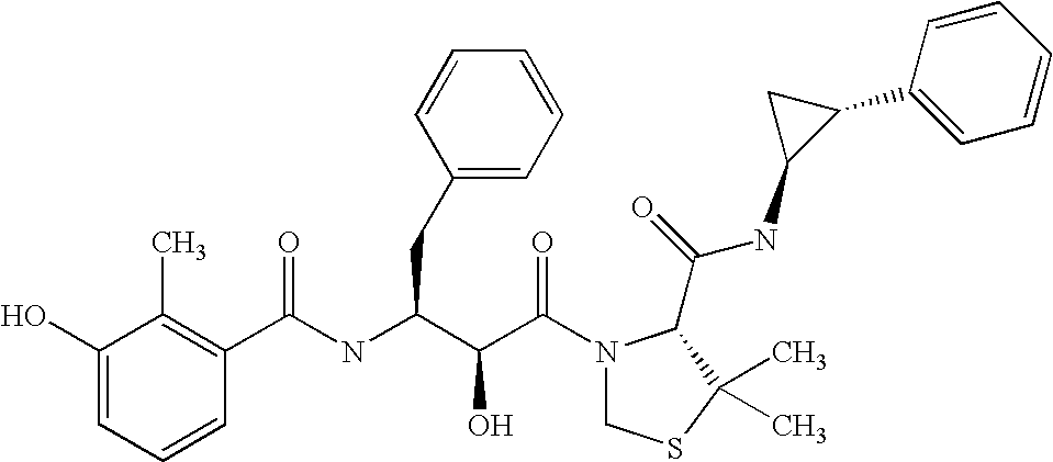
C(NC(C(C(N1CSC(C)(C)C1C(NC1C(C2=CC=CC=C2)C1)=O)=O)O)CC1=CC=CC=C1)(C1=C(C)C(O)=CC=C1)=O
